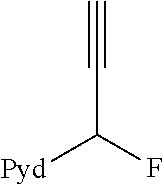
C#CC([Pyd])F
